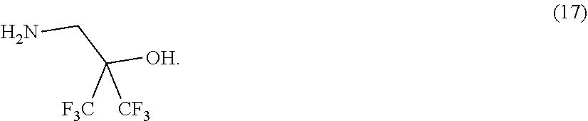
NCC([OH])([F3C])[CF3]
